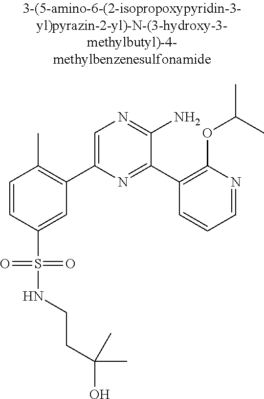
C1=CC(S(=O)(=O)NCCC(O)(C)C)=CC(C2=CN=C(N)C(C3=C(OC(C)C)N=CC=C3)=N2)=C1C
